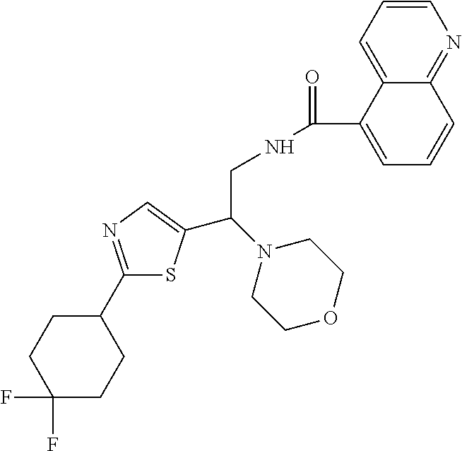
C1(C2CCC(F)(F)CC2)=NC=C(C(N2CCOCC2)CNC(=O)C2=CC=CC3=NC=CC=C23)S1
